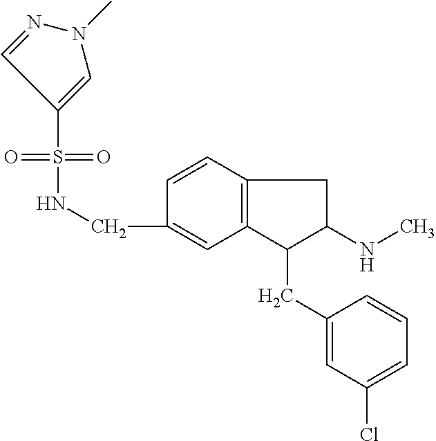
C1(CNS(=O)(=O)C2=CN(C)N=C2)=CC2=C(C=C1)CC(NC)C2CC1=CC(Cl)=CC=C1
